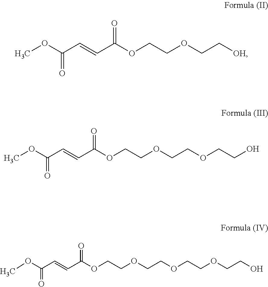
COC(C=CC(OCCOCC[OH])=O)=O.COC(C=CC(OCCOCCOCCO)=O)=O.COC(C=CC(OCCOCCOCCOCCO)=O)=O
